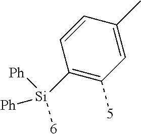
C1([Si]([6])([Ph])[Ph])=C([5])C=C(C)C=C1
